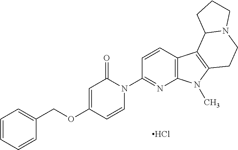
Cl.C1=CN(C2=NC3=C(C=C2)C2=C(N3C)CCN3C2CCC3)C(=O)C=C1OCC1=CC=CC=C1
